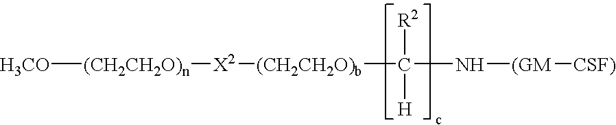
[H3CO][(CH2CH2O)n][X2][(CH2CH2O)b]C([R2])([H])N[(GM][CSF)]
